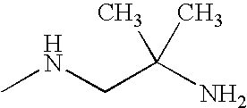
N(C)CC(N)(C)C
